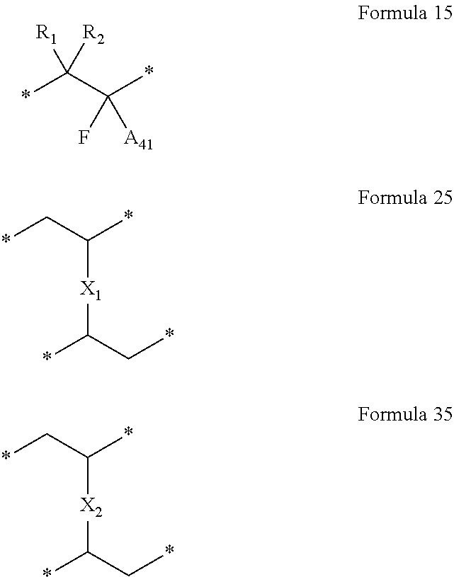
*C(C(*)(F)[A41])([R1])[R2].*CC(*)[X1]C(*)C*.*CC(*)[X2]C(*)C*
